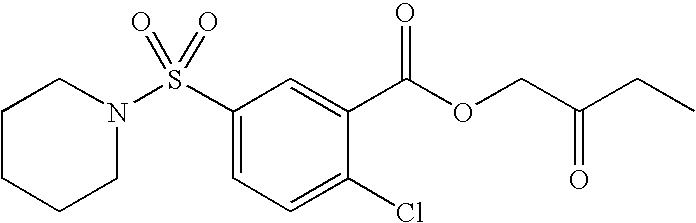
S(C1=CC=C(Cl)C(C(OCC(CC)=O)=O)=C1)(=O)(=O)N1CCCCC1
